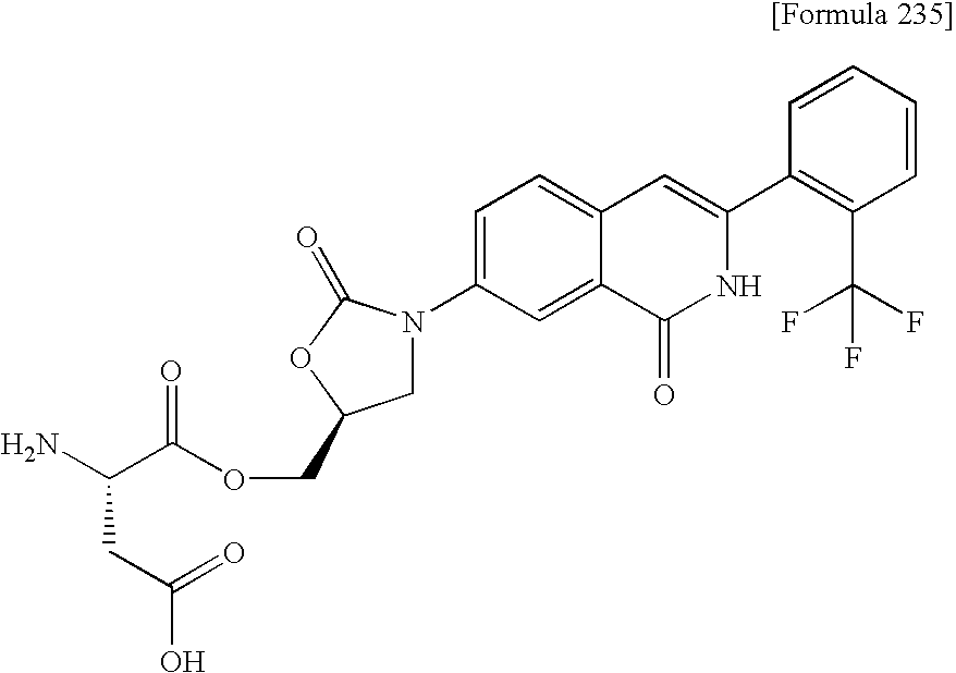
C(C(N)C(OCC1CN(C2=CC=C3C(=C2)C(=O)NC(C2=C(C(F)(F)F)C=CC=C2)=C3)C(=O)O1)=O)C(=O)O
